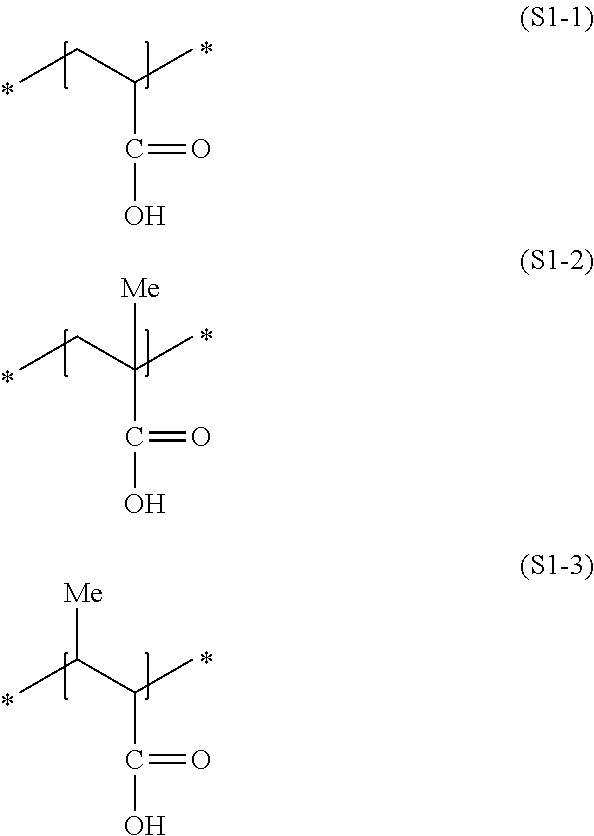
CCC(C)C(O)=O.CCC(C)(C(O)=O)[Me].CC(C(C)C(O)=O)[Me]
